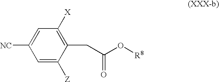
C1=C([NC])C=C([Z])C(CC(O[R8])=O)=C1[X]
